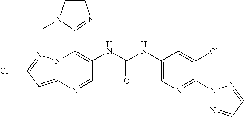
N12C(=CC(Cl)=N1)N=CC(NC(NC1=CN=C(N3N=CC=N3)C(Cl)=C1)=O)=C2C1=NC=CN1C
